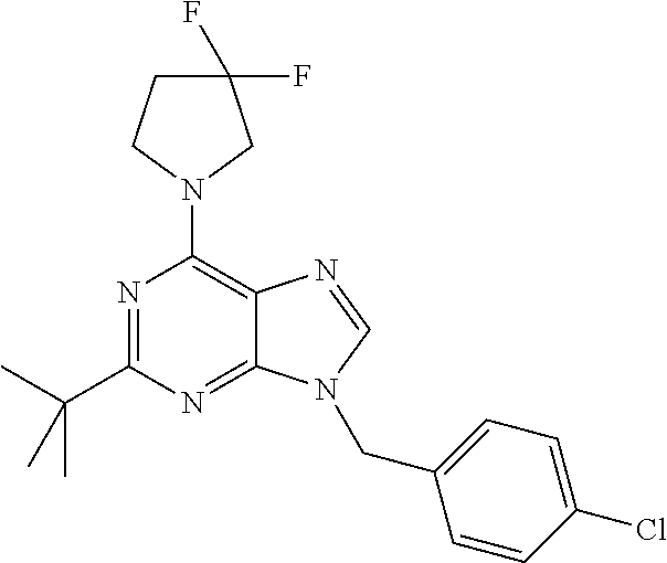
N1=C(C(C)(C)C)N=C2C(=C1N1CCC(F)(F)C1)N=CN2CC1=CC=C(Cl)C=C1
